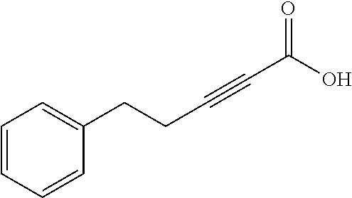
C1=CC=CC(CCC#CC(O)=O)=C1
